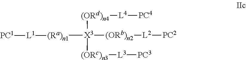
[(Ra)n1]([X3]([(ORb)n2][L2][PC2])([(ORd)n4][L4][PC4])[(ORc)n3][L3][PC3])[L1][PC1]
